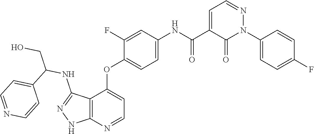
N1=CC=C(C(NC2=CC=C(OC3=CC=NC4=C3C(NC(C3=CC=NC=C3)CO)=NN4)C(F)=C2)=O)C(=O)N1C1=CC=C(F)C=C1
